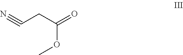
C(OC)(CC#N)=O
